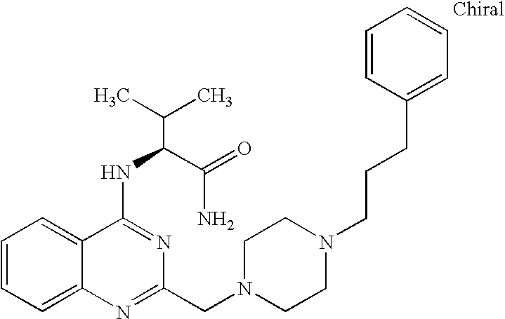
C1=CC=C2C(=C1)C(NC(C(N)=O)C(C)C)=NC(CN1CCN(CCCC3=CC=CC=C3)CC1)=N2
